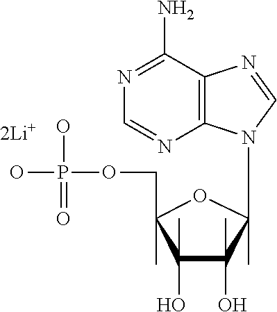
N1=C(N)C2=C(N=C1)N(C1(C)C(O)(C)C(O)(C)C(C)(COP(O)(=O)O)O1)C=N2
